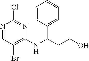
N1=CC(Br)=C(NC(CCO)C2=CC=CC=C2)N=C1Cl
